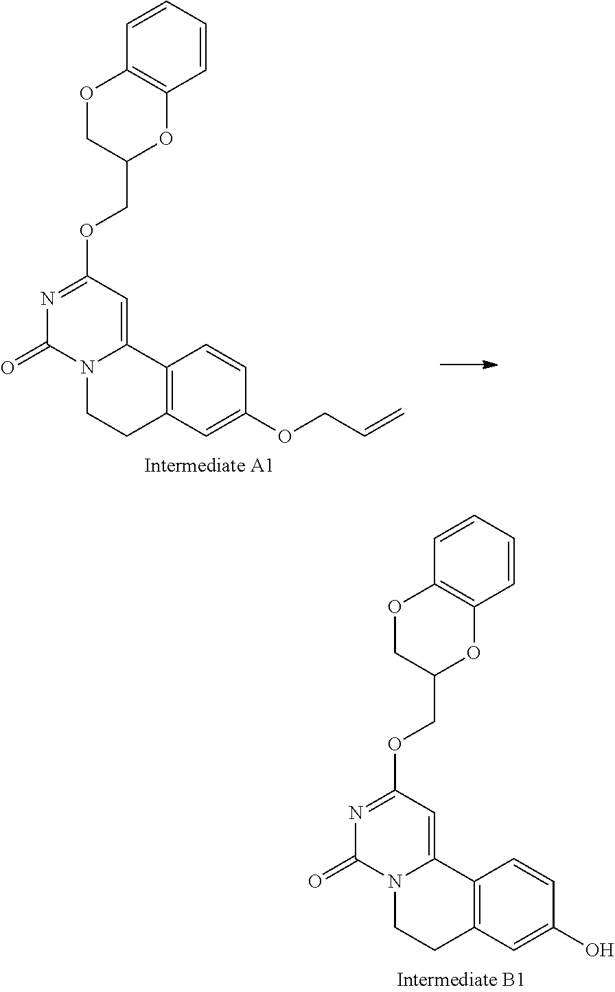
N12CCC3=C(C1=CC(OCC1OC4=C(OC1)C=CC=C4)=NC2=O)C=CC(OCC=C)=C3.N12CCC3=C(C1=CC(OCC1OC4=C(OC1)C=CC=C4)=NC2=O)C=CC(O)=C3
